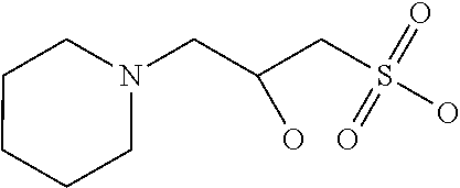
C1CN(CC(CS(O)(=O)=O)O)CCC1
